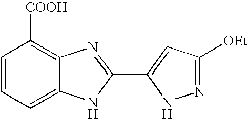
C1=CC=C2C(=C1[COOH])N=C(C1=CC([OEt])=NN1)N2
